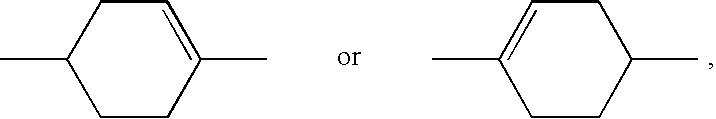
CC1=CCC(C)CC1.CC1CCC(C)=CC1
